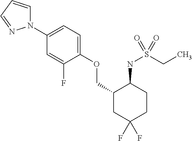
N1(C2=CC=C(OCC3CC(F)(F)CCC3NS(CC)(=O)=O)C(F)=C2)C=CC=N1
